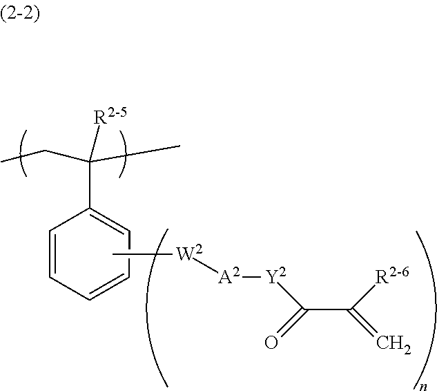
CCC(CC)([R2-5])C1=CC=CC=C1.C[W2][A2][Y2]C(C(=C)[R2-6])=O
